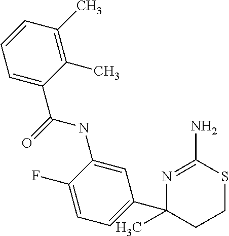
N1=C(N)SCCC1(C1=CC=C(F)C(NC(=O)C2=CC=CC(C)=C2C)=C1)C
